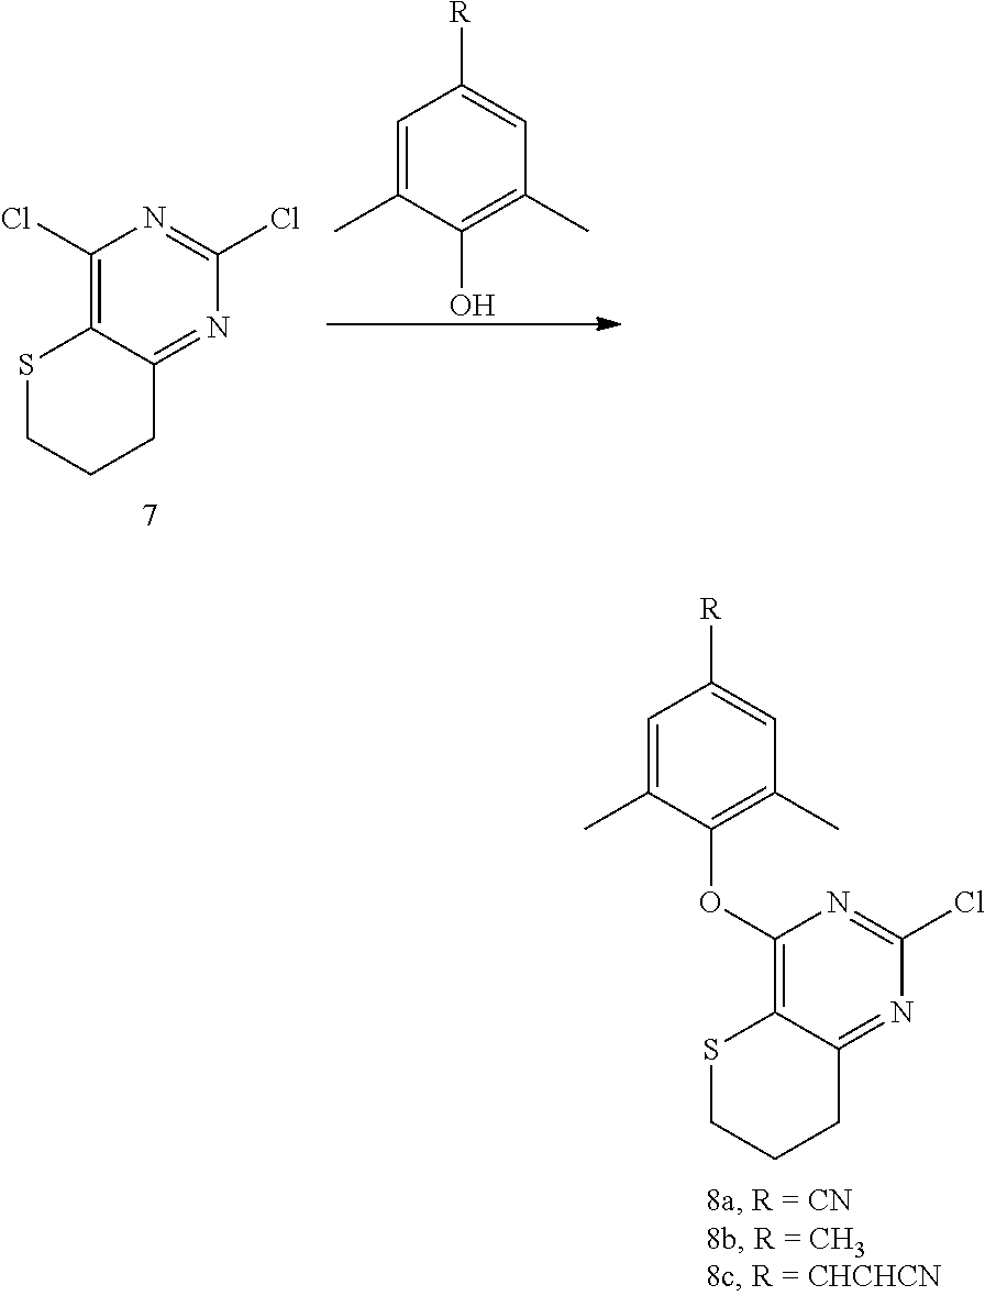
C1=C(C)C(O)=C(C)C=C1[R].C1(Cl)=C2C(=NC(Cl)=N1)CCCS2.C1=C(C)C(OC2=C3C(=NC(Cl)=N2)CCCS3)=C(C)C=C1[R]
